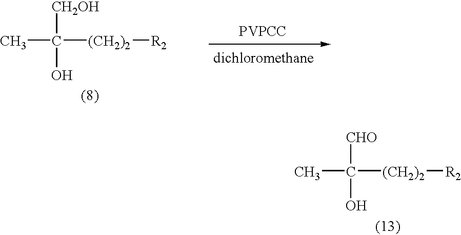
C([(CH2)2][R2])(C)([CHO])O.C([(CH2)2][R2])(C)([CH2OH])O.[PVPCC]
